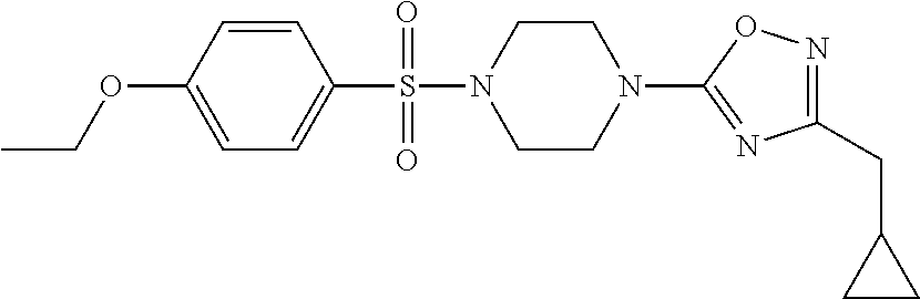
N1=C(CC2CC2)N=C(N2CCN(S(=O)(C3=CC=C(OCC)C=C3)=O)CC2)O1
